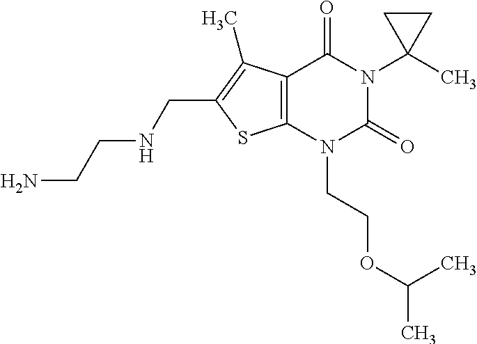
C12=C(N(CCOC(C)C)C(=O)N(C3(C)CC3)C1=O)SC(CNCCN)=C2C
